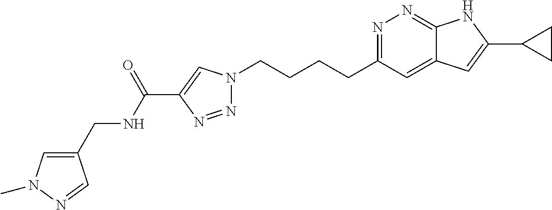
N1=C(CCCCN2N=NC(C(NCC3=CN(C)N=C3)=O)=C2)C=C2C(=N1)NC(C1CC1)=C2
